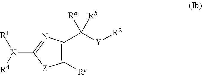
C1([Rc])=C(C([Y][R2])([Ra])[Rb])N=C([X]([R1])[R4])[Z]1
